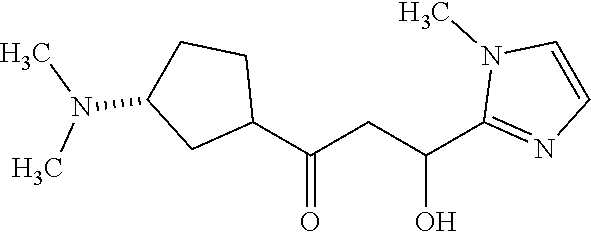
C1(C(CC(C2=NC=CN2C)O)=O)CCC(N(C)C)C1
